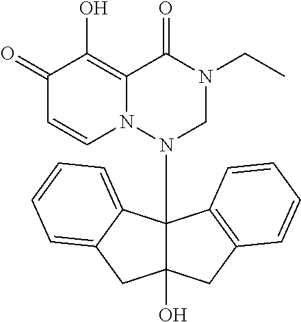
C1(=O)C=CN2C(=C1O)C(=O)N(CC)CN2C12C(O)(CC3=C1C=CC=C3)CC1=CC=CC=C21
